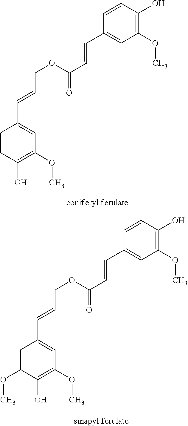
C1=CC(O)=C(OC)C=C1C=CCOC(C=CC1=CC(OC)=C(O)C=C1)=O.C1=C(OC)C(O)=C(OC)C=C1C=CCOC(C=CC1=CC(OC)=C(O)C=C1)=O
